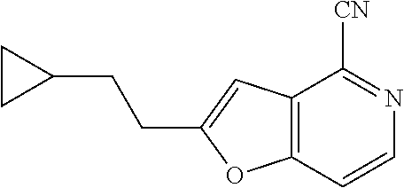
C12=C(C=CN=C1[CN])OC(CCC1CC1)=C2
